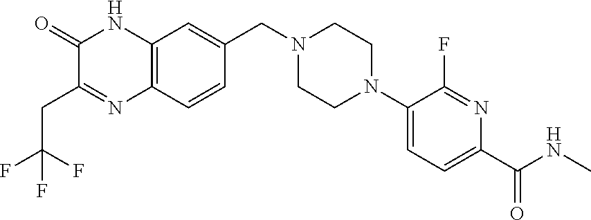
C1(=O)C(CC(F)(F)F)=NC2=C(N1)C=C(CN1CCN(C3=CC=C(C(NC)=O)N=C3F)CC1)C=C2
